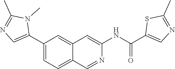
C1(C2=CN=C(C)N2C)=CC=C2C(=C1)C=C(NC(=O)C1=CN=C(C)S1)N=C2
